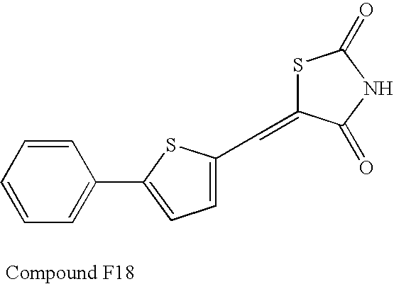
C1=CC=C(C2=CC=C(C=C3SC(=O)NC3=O)S2)C=C1
